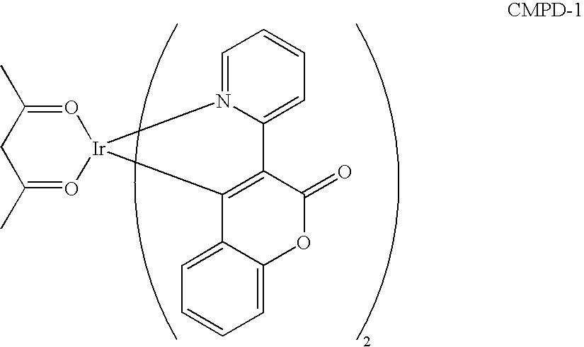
C1C(C)=O[Ir]2(O=C1C)N1=CC=CC=C1C1=C2C2=CC=CC=C2OC1=O
